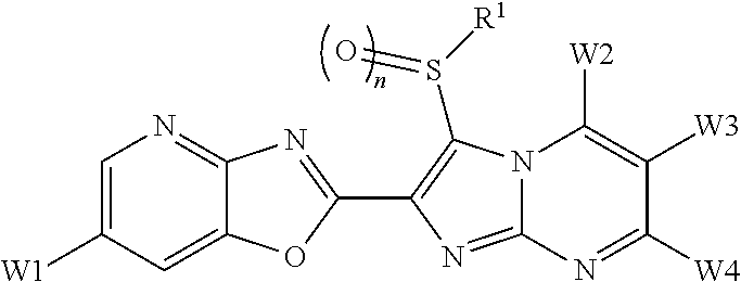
C1=C([W1])C=C2C(=N1)N=C(C1=C(S([R1])=O)N3C(=N1)N=C([W4])C([W3])=C3[W2])O2
